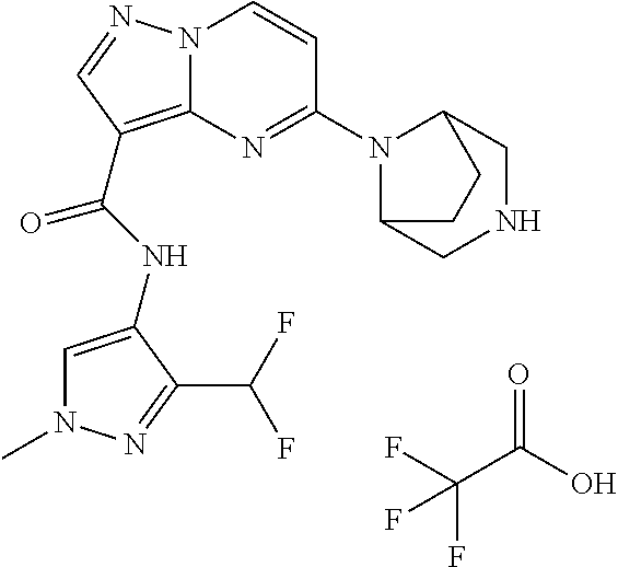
N12C(=C(C(NC3=CN(C)N=C3C(F)F)=O)C=N1)N=C(N1C3CNCC1CC3)C=C2.FC(C(O)=O)(F)F
